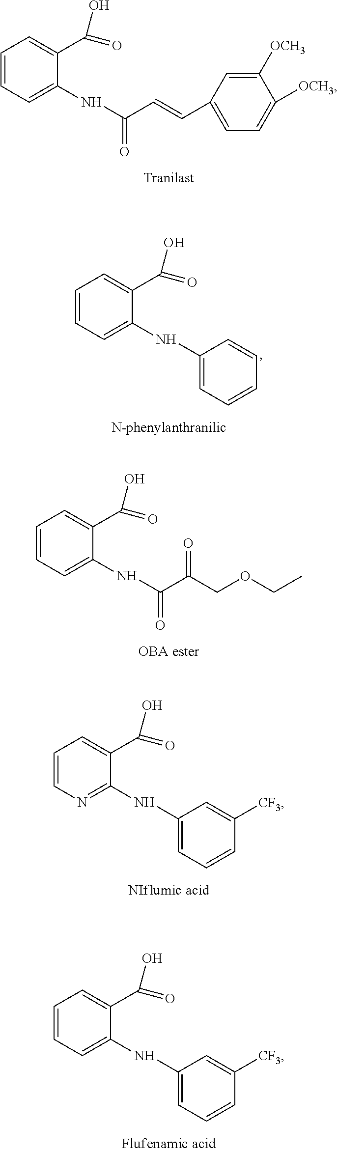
C1=CC=C(NC(C=CC2=CC=C([OCH3])C([OCH3])=C2)=O)C(C(O)=O)=C1.C1=CC=C(NC2=CC=CC=C2)C(C(O)=O)=C1.C1=CC=C(NC(C(COCC)=O)=O)C(C(O)=O)=C1.C1=CN=C(NC2=CC=CC([CF3])=C2)C(C(O)=O)=C1.C1=CC=C(NC2=CC=CC([CF3])=C2)C(C(O)=O)=C1
